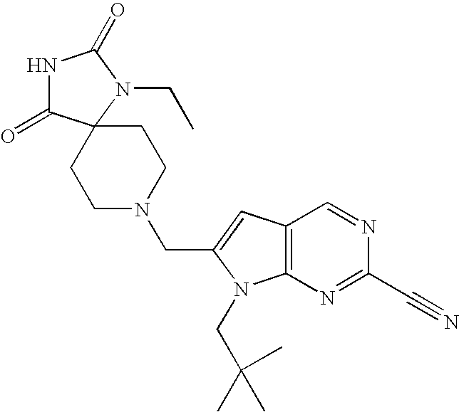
C12=C(N=C(C#N)N=C1)N(CC(C)(C)C)C(CN1CCC3(CC1)C(=O)NC(=O)N3CC)=C2
